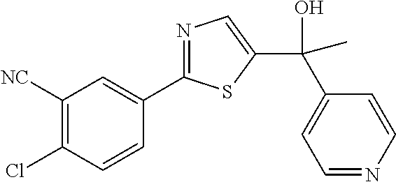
C1([NC])=C(Cl)C=CC(C2=NC=C(C(C)(C3=CC=NC=C3)O)S2)=C1
